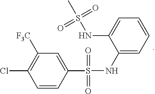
C1=CC(S(NC2=CC=CC=C2NS(C)(=O)=O)(=O)=O)=CC([F3C])=C1Cl
